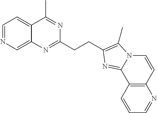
C1=NC=C2C(=C1)C(C)=NC(CCC1=C(C)N3C=CC4=C(C=CC=N4)C3=N1)=N2
